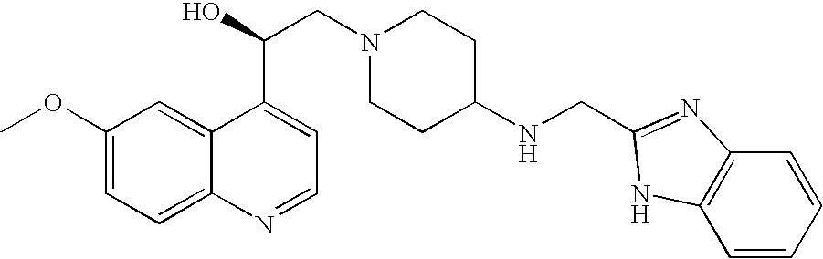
C1(OC)=CC=C2C(=C1)C(C(CN1CCC(NCC3=NC4=C(C=CC=C4)N3)CC1)O)=CC=N2
